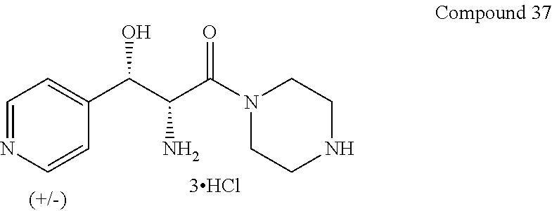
C1(C(C(C(N2CCNCC2)=O)N)O)=CC=NC=C1
